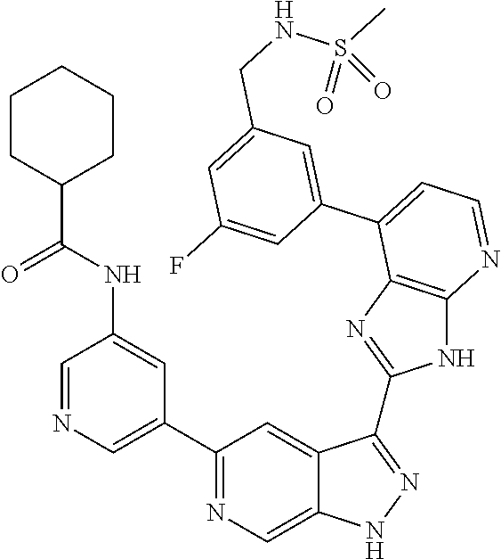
C1=NC=C(C2=NC=C3C(=C2)C(C2=NC4=C(N2)N=CC=C4C2=CC(CNS(C)(=O)=O)=CC(F)=C2)=NN3)C=C1NC(C1CCCCC1)=O
